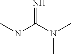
N(C)(C(N(C)C)=N)C
